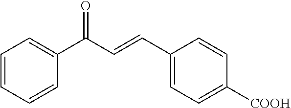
C1=CC=CC=C1C(C=CC1=CC=C([COOH])C=C1)=O
